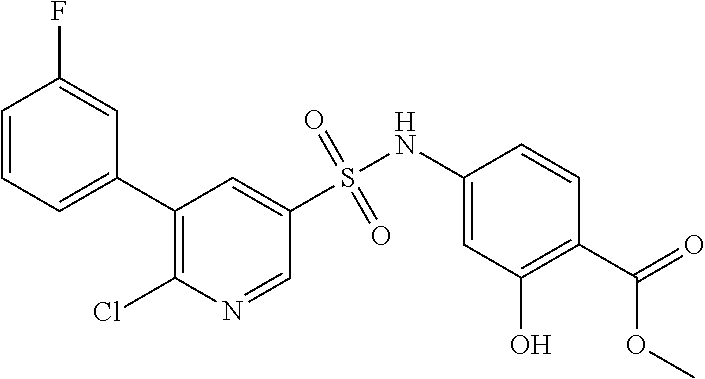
C1(C2=CC=CC(F)=C2)=C(Cl)N=CC(S(NC2=CC(O)=C(C(=O)OC)C=C2)(=O)=O)=C1
